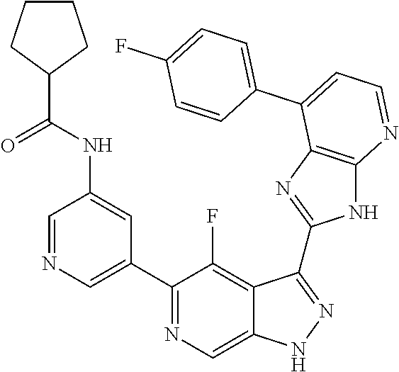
C1=NC=C(C2=NC=C3C(=C2F)C(C2=NC4=C(N2)N=CC=C4C2=CC=C(F)C=C2)=NN3)C=C1NC(C1CCCC1)=O
